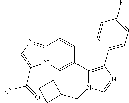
N12C(=NC=C1C(=O)N)C=CC(C1=C(C3=CC=C(F)C=C3)N=CN1CC1CCC1)=C2
